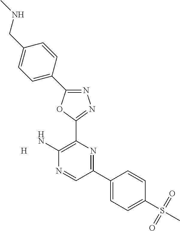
N1=C(C2=CC=C(CNC)C=C2)OC(C2=C(N)N=CC(C3=CC=C(S(C)(=O)=O)C=C3)=N2)=N1.[H]
